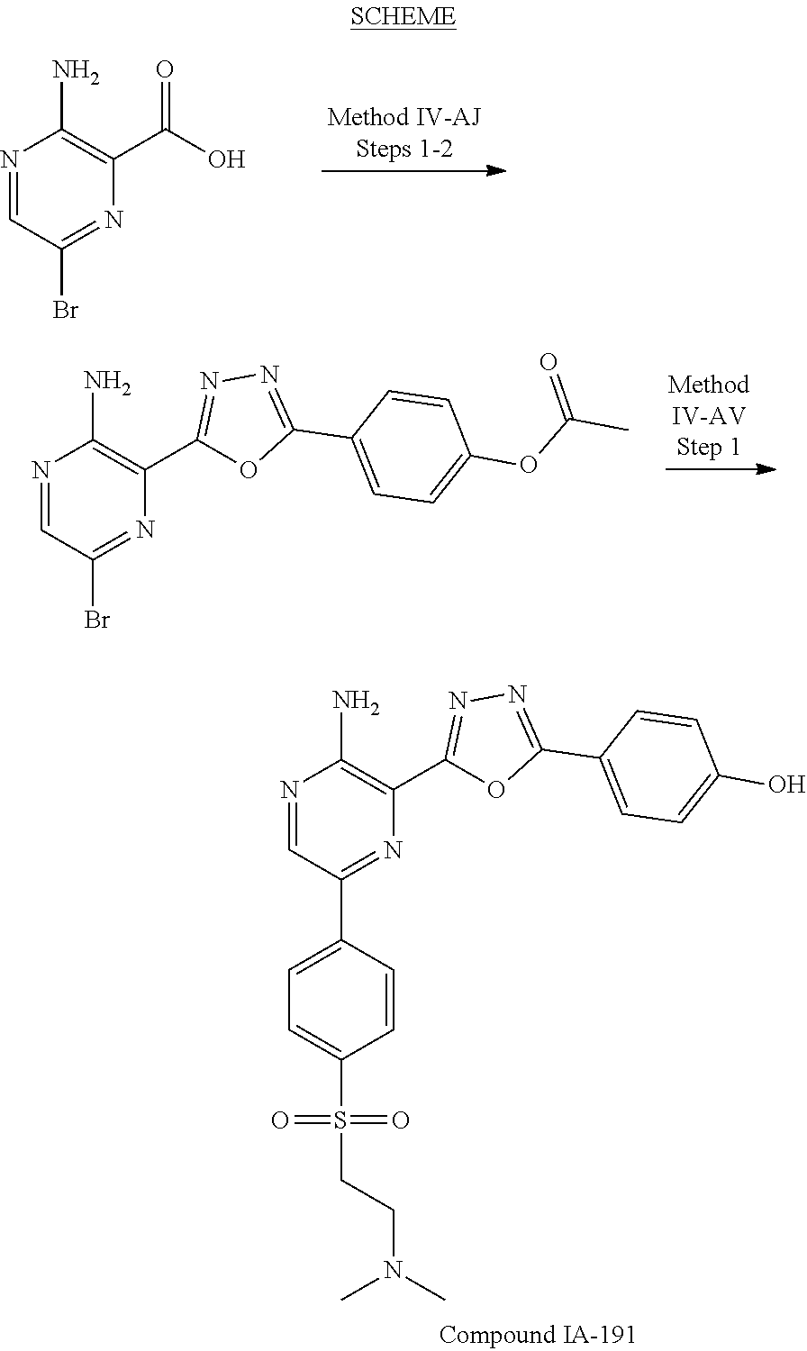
N1=CC(Br)=NC(C(O)=O)=C1N.N1=CC(C2=CC=C(S(=O)(=O)CCN(C)C)C=C2)=NC(C2=NN=C(C3=CC=C(O)C=C3)O2)=C1N.N1=CC(Br)=NC(C2=NN=C(C3=CC=C(OC(C)=O)C=C3)O2)=C1N
